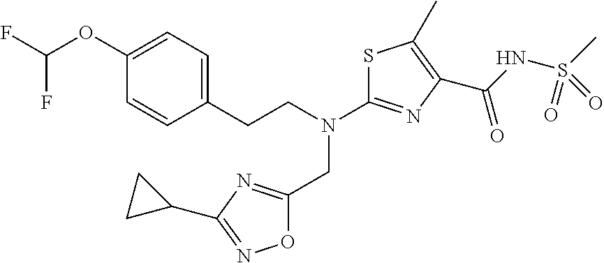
O1C(CN(C2=NC(C(NS(C)(=O)=O)=O)=C(C)S2)CCC2=CC=C(OC(F)F)C=C2)=NC(C2CC2)=N1
